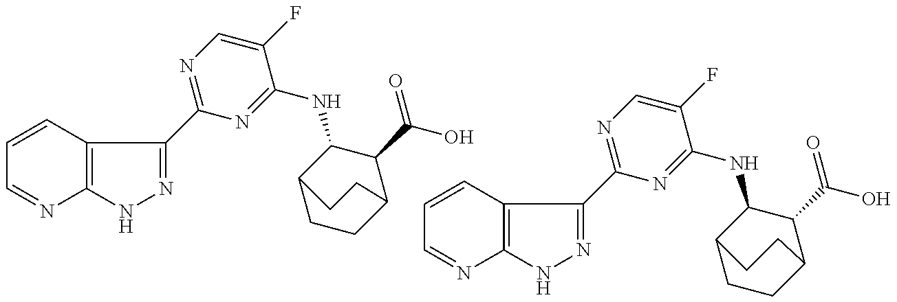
C1=CC2=C(N=C1)NN=C2C1=NC=C(F)C(NC2C3CCC(C2C(=O)O)CC3)=N1.C1=CC=NC2=C1C(C1=NC=C(F)C(NC3C4CCC(C3C(O)=O)CC4)=N1)=NN2
